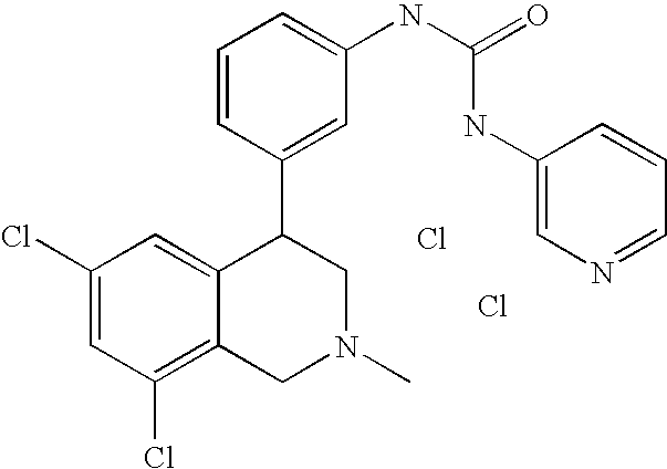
C1(Cl)=CC(Cl)=C2C(=C1)C(C1=CC(NC(NC3=CN=CC=C3)=O)=CC=C1)CN(C)C2.Cl.Cl
